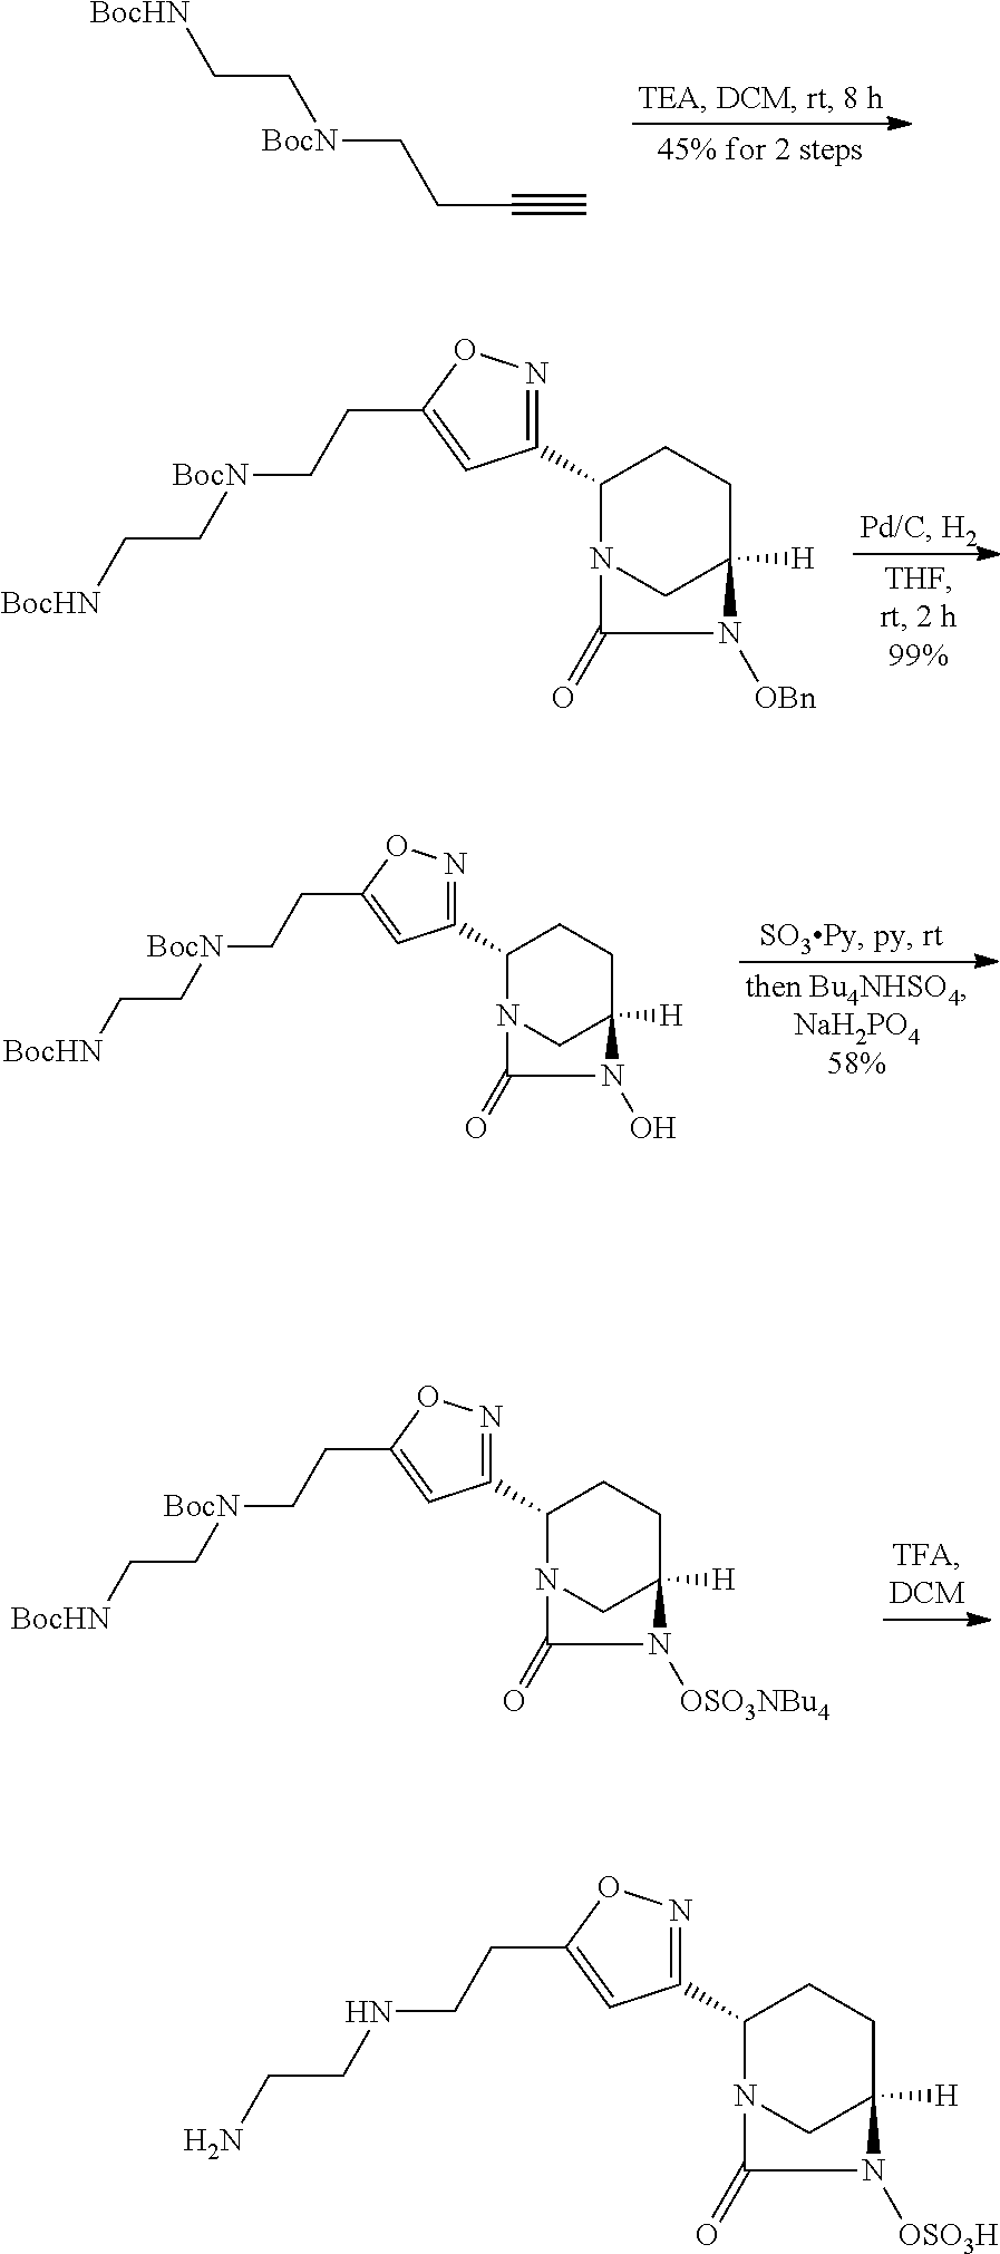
[BocHN]CC[BocN]CCC#C.C1(C2=NOC(CC[BocN]CC[BocHN])=C2)N2CC([H])(CC1)N([OBn])C2=O.C1(C2=NOC(CCNCCN)=C2)N2CC([H])(CC1)N([OSO3H])C2=O.C1(C2=NOC(CC[BocN]CC[BocHN])=C2)N2CC([H])(CC1)N([OSO3NBu4])C2=O.C1(C2=NOC(CC[BocN]CC[BocHN])=C2)N2CC([H])(CC1)N(O)C2=O
